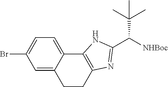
C1=C2C(=CC=C1Br)C1=C(CC2)N=C(C(C(C)(C)C)[NHBoc])N1
